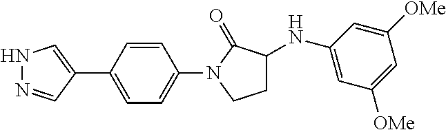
N1N=CC(C2=CC=C(N3CCC(NC4=CC([OMe])=CC([OMe])=C4)C3=O)C=C2)=C1
